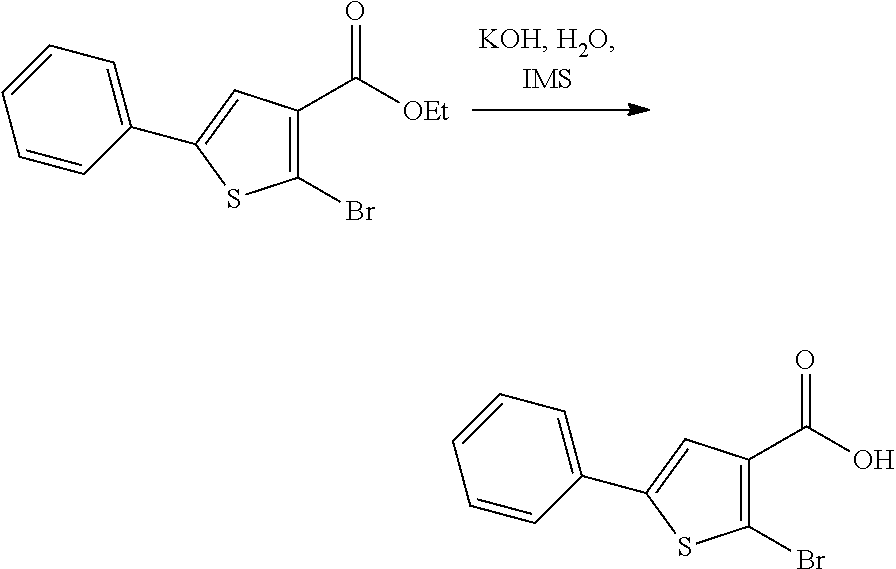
C1(Br)=C(C([OEt])=O)C=C(C2=CC=CC=C2)S1.C1(Br)=C(C(O)=O)C=C(C2=CC=CC=C2)S1
